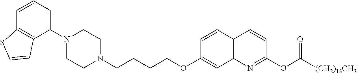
C1N(C2=CC=CC3=C2C=CS3)CCN(CCCCOC2=CC3=C(C=C2)C=CC(OC([(CH2)13CH3])=O)=N3)C1
